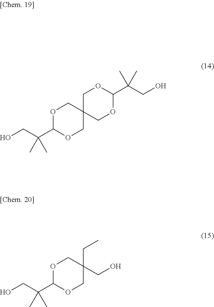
O1C(C(CO)(C)C)OCC2(C1)COC(C(CO)(C)C)OC2.O1C(C(CO)(C)C)OCC(CO)(CC)C1
